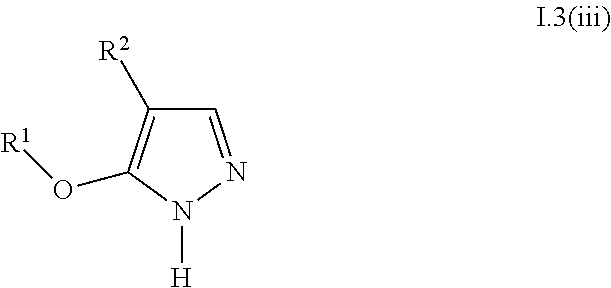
C1=NN([H])C(O[R1])=C1[R2]
